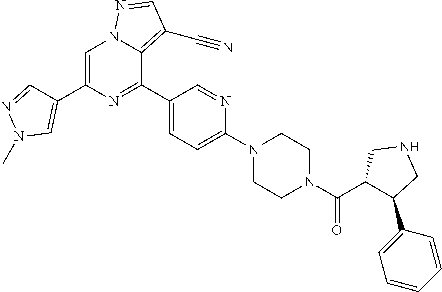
C1(C(N2CCN(C3=CC=C(C4=NC(C5=CN(C)N=C5)=CN5C4=C(C#N)C=N5)C=N3)CC2)=O)C(C2=CC=CC=C2)CNC1
